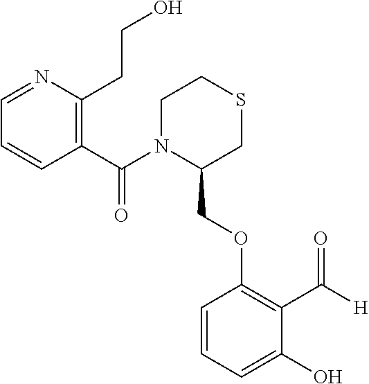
C1(C(N2C(COC3=C(C([H])=O)C(O)=CC=C3)CSCC2)=O)=C(CCO)N=CC=C1
